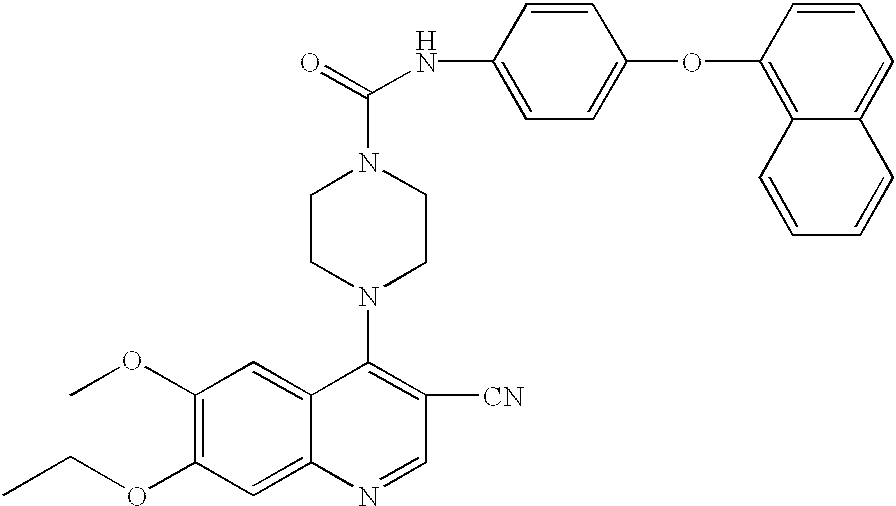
O(C1=C(OC)C=C2C(=C1)N=CC([CN])=C2N1CCN(C(=O)NC2=CC=C(OC3=C4C(=CC=C3)C=CC=C4)C=C2)CC1)CC
